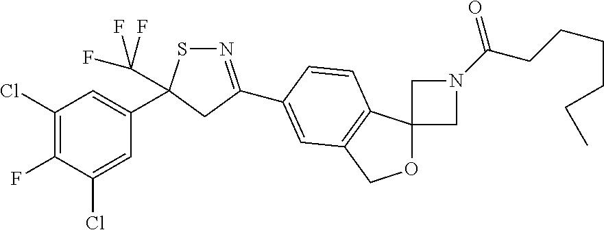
N1=C(C2=CC3=C(C4(OC3)CN(C(=O)CCCCCC)C4)C=C2)CC(C2=CC(Cl)=C(F)C(Cl)=C2)(C(F)(F)F)S1
